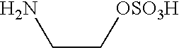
C(C[OSO3H])N
